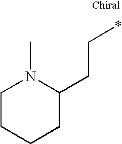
C1CCCC(CC*)N1C
